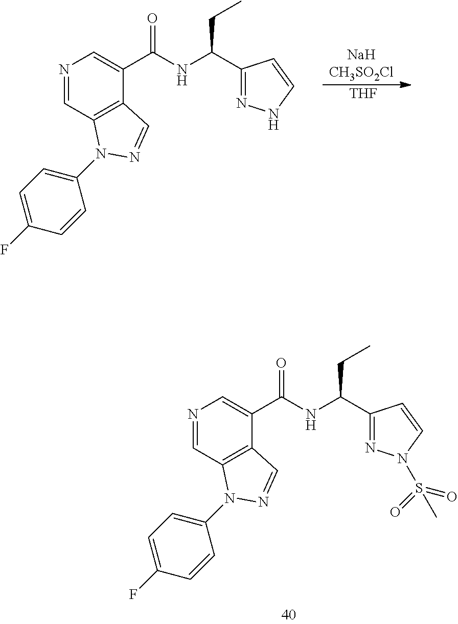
N1=CC2=C(C(C(NC(C3=NNC=C3)CC)=O)=C1)C=NN2C1=CC=C(F)C=C1.[THF].N1=CC2=C(C(C(NC(C3=NN(S(C)(=O)=O)C=C3)CC)=O)=C1)C=NN2C1=CC=C(F)C=C1
